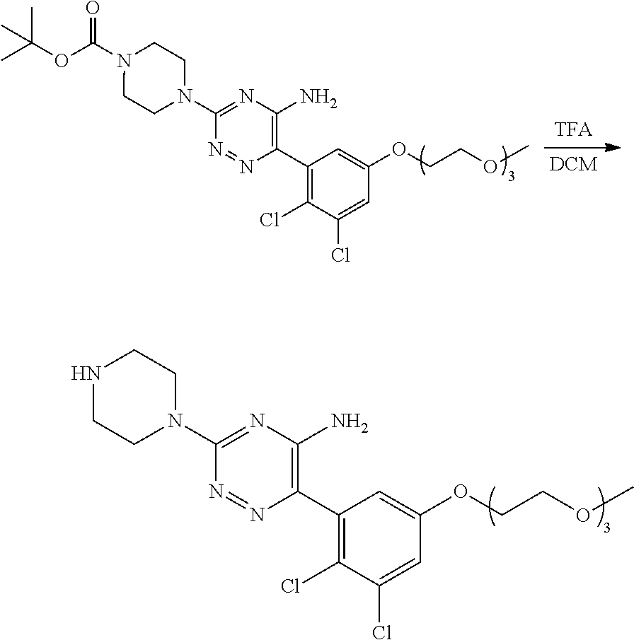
O(C(N1CCN(C2=NC(N)=C(C3=C(Cl)C(Cl)=CC(OCCOC)=C3)N=N2)CC1)=O)C(C)(C)C.N1CCN(C2=NC(N)=C(C3=C(Cl)C(Cl)=CC(OCCOC)=C3)N=N2)CC1
